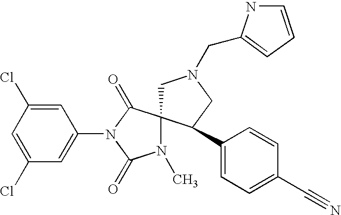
C1=C(Cl)C=C(N2C(=O)C3(N(C)C2=O)CN(CC2=CC=CN2)CC3C2=CC=C(C#N)C=C2)C=C1Cl
